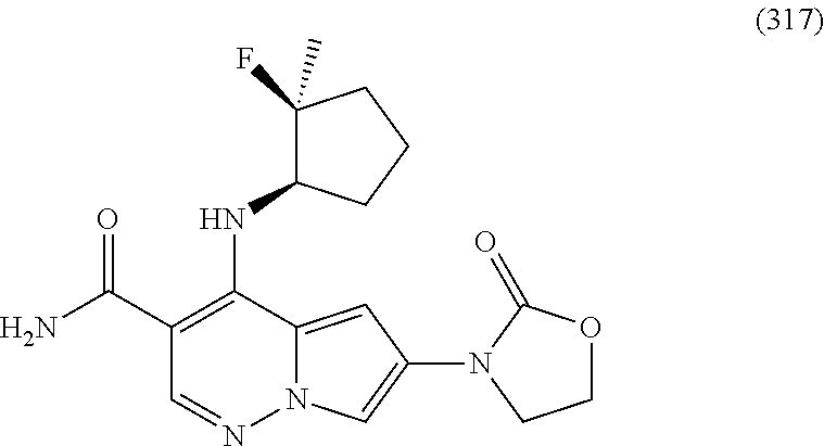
C1(C(N)=O)=C(NC2C(C)(F)CCC2)C2=CC(N3C(=O)OCC3)=CN2N=C1
